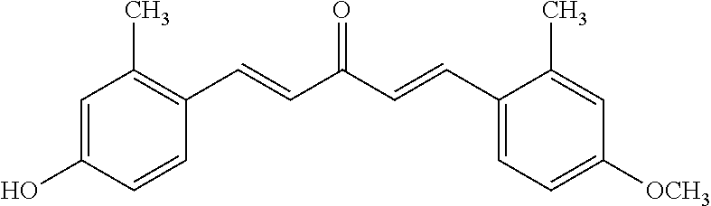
C1=C(O)C=CC(C=CC(C=CC2=CC=C([OCH3])C=C2C)=O)=C1C
